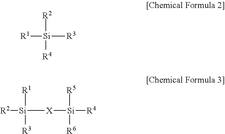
[R2][Si]([R1])([R3])[R4].[R1][Si]([R2])([X][Si]([R5])([R6])[R4])[R3]
